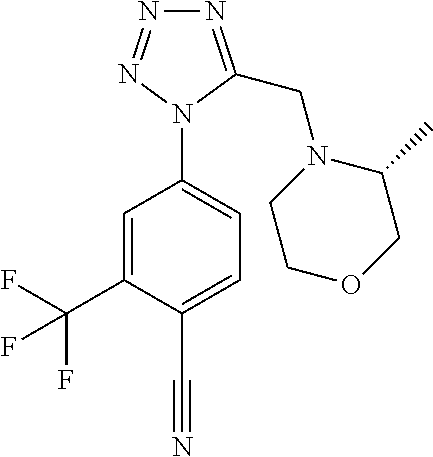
N1=NN(C2=CC=C(C#N)C(C(F)(F)F)=C2)C(CN2C(C)COCC2)=N1
